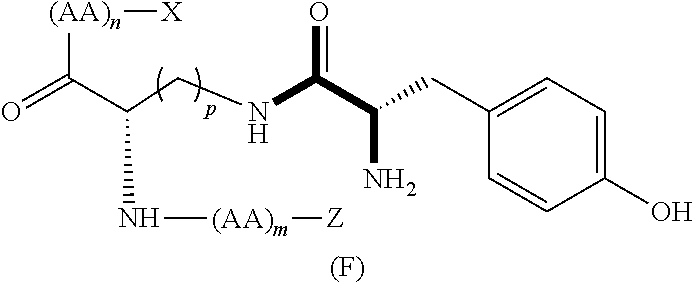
[(AA)n](C(C(CNC(C(N)CC1=CC=C(O)C=C1)=O)N[(AA)m][Z])=O)[X].[(F)]
